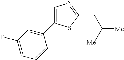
C1=C(C2=CC(F)=CC=C2)SC(CC([Me])[Me])=N1
